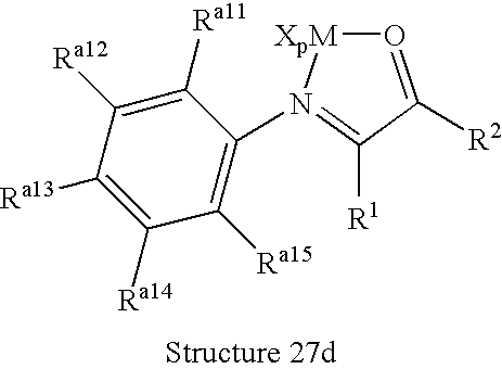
O1=C([R2])C([R1])=N(C2=C([Ra15])C([Ra14])=C([Ra13])C([Ra12])=C2[Ra11])[XpM]1
